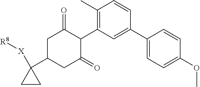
C1(C2=CC(C3C(=O)CC(C4([X][R8])CC4)CC3=O)=C(C)C=C2)=CC=C(OC)C=C1
